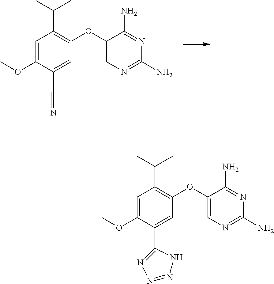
N1=C(N)C(OC2=C(C(C)C)C=C(OC)C(C#N)=C2)=CN=C1N.N1=C(N)C(OC2=C(C(C)C)C=C(OC)C(C3=NN=NN3)=C2)=CN=C1N
